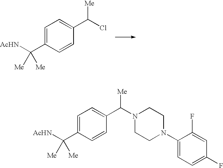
C1=C(C([AcHN])([Me])[Me])C=CC(C(N2CCN(C3=CC=C(F)C=C3F)CC2)[Me])=C1.C1=C(C([AcHN])([Me])[Me])C=CC(C(Cl)[Me])=C1
